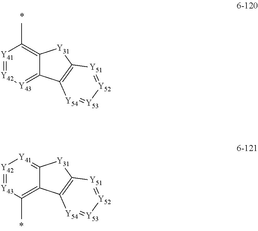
[Y41]1=[Y42][Y43]=C2C(=C1C)[Y31]C1=C2[Y54]=[Y53][Y52]=[Y51]1.[Y42]1=[Y43]C(C)=C2C(=[Y41]1)[Y31]C1=C2[Y54]=[Y53][Y52]=[Y51]1
